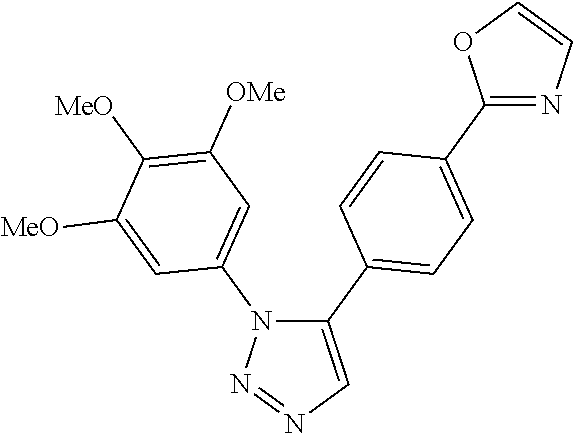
C1(C2=CC=C(C3=NC=CO3)C=C2)=CN=NN1C1=CC([OMe])=C([MeO])C([MeO])=C1
